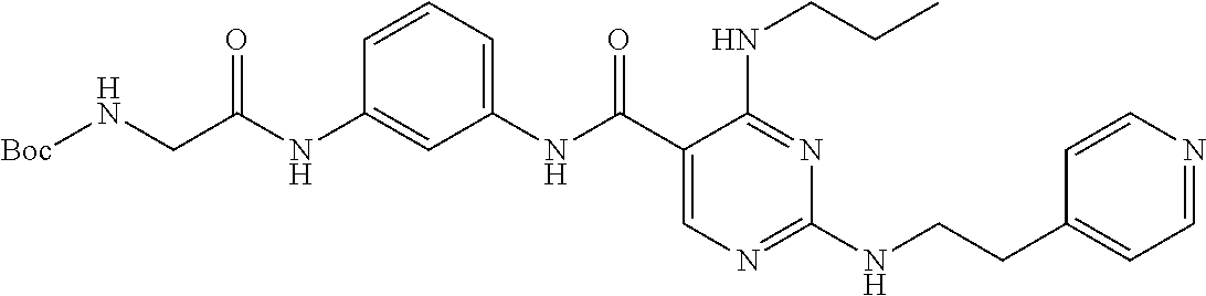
C1(NC(C2=CN=C(NCCC3=CC=NC=C3)N=C2NCCC)=O)=CC=CC(NC(=O)CN[Boc])=C1
